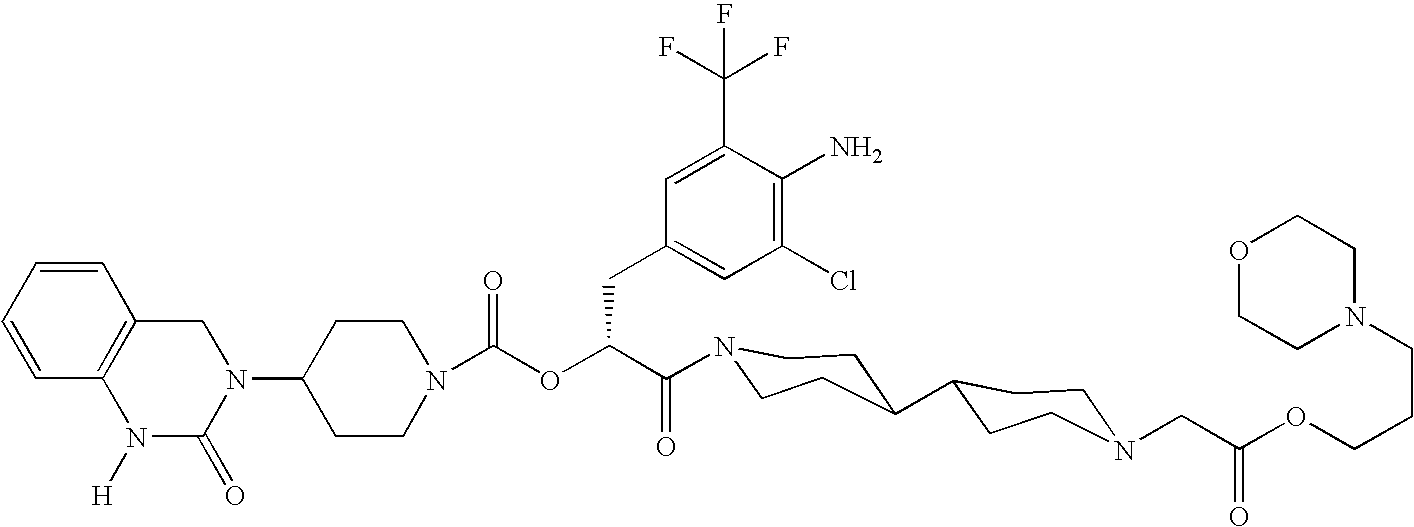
N1(C2CCN(C(OC(C(=O)N3CCC(C4CCN(CC(OCCCN5CCOCC5)=O)CC4)CC3)CC3=CC(Cl)=C(N)C(C(F)(F)F)=C3)=O)CC2)CC2=C(N([H])C1=O)C=CC=C2
